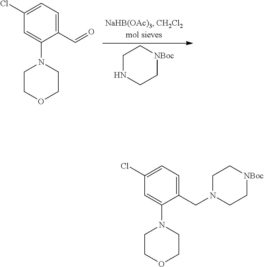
C1NCC[NBoc]C1.C1(C=O)=CC=C(Cl)C=C1N1CCOCC1.C1(CN2CC[NBoc]CC2)=CC=C(Cl)C=C1N1CCOCC1
